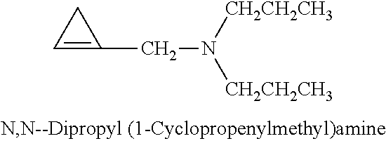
C1=C(CN([CH2CH2CH3])[CH2CH2CH3])C1
